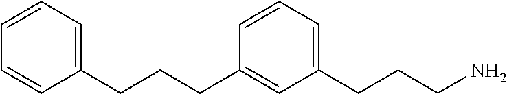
C1(CCCC2=CC(CCCN)=CC=C2)=CC=CC=C1
